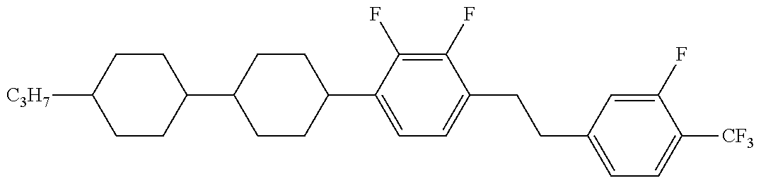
C1(C2CCC(C3=CC=C(CCC4=CC=C([CF3])C(F)=C4)C(F)=C3F)CC2)CCC([C3H7])CC1
